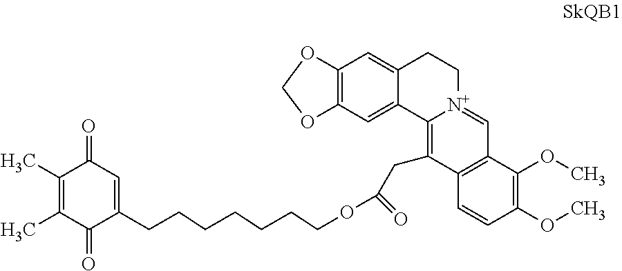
C1(C)=C(C)C(=O)C(CCCCCCCOC(CC2=C3C4=CC5=C(C=C4CC[N+]3=CC3=C2C=CC(OC)=C3OC)OCO5)=O)=CC1=O
